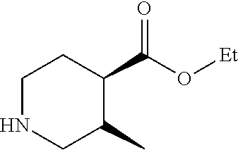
N1CC(C)C(C(O[Et])=O)CC1
